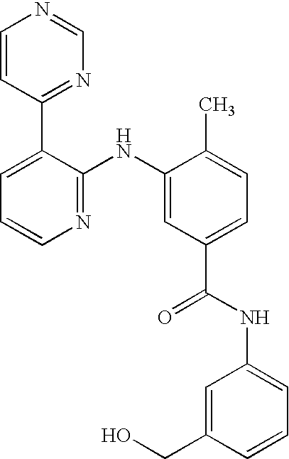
C1=CC(C2=CC=CN=C2NC2=CC(C(NC3=CC=CC(CO)=C3)=O)=CC=C2C)=NC=N1
